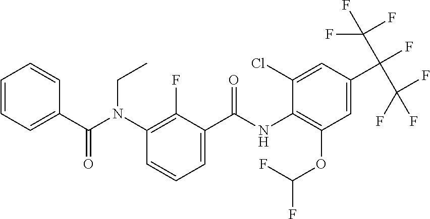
C1=CC=C(C(N(C2=C(F)C(C(NC3=C(OC(F)F)C=C(C(C(F)(F)F)(C(F)(F)F)F)C=C3Cl)=O)=CC=C2)CC)=O)C=C1
